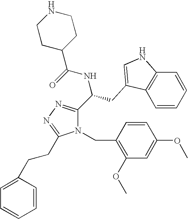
O=C(NC(C1=NN=C(CCC2=CC=CC=C2)N1CC1=C(OC)C=C(OC)C=C1)CC1=CNC2=C1C=CC=C2)C1CCNCC1
